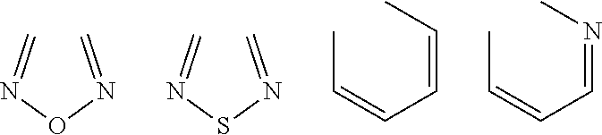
C=NON=C.C=NSN=C.CC=CC=CC.CC=CC=NC
